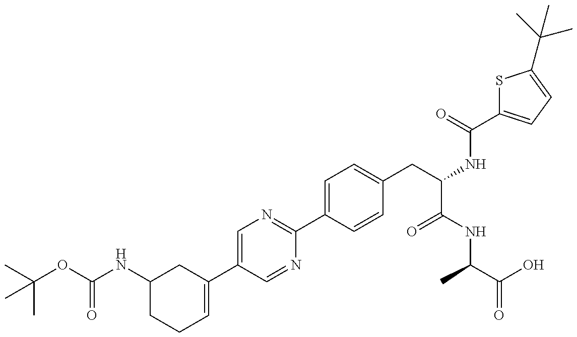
C1CC=C(C2=CN=C(C3=CC=C(CC(NC(=O)C4=CC=C(C(C)(C)C)S4)C(NC(C(=O)O)C)=O)C=C3)N=C2)CC1NC(=O)OC(C)(C)C
